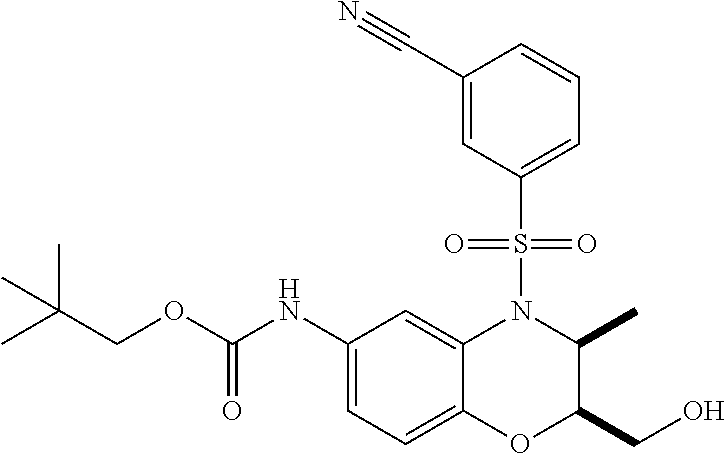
C1=C(NC(OCC(C)(C)C)=O)C=C2C(=C1)OC(CO)C(C)N2S(C1=CC=CC(C#N)=C1)(=O)=O
